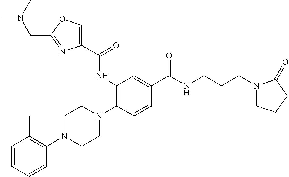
C1=CC=CC(N2CCN(C3=C(NC(C4=COC(CN(C)C)=N4)=O)C=C(C(NCCCN4CCCC4=O)=O)C=C3)CC2)=C1C
